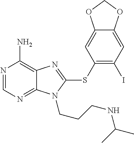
N1=CN=C2C(=C1N)N=C(SC1=C(I)C=C3C(=C1)OCO3)N2CCCNC(C)C
